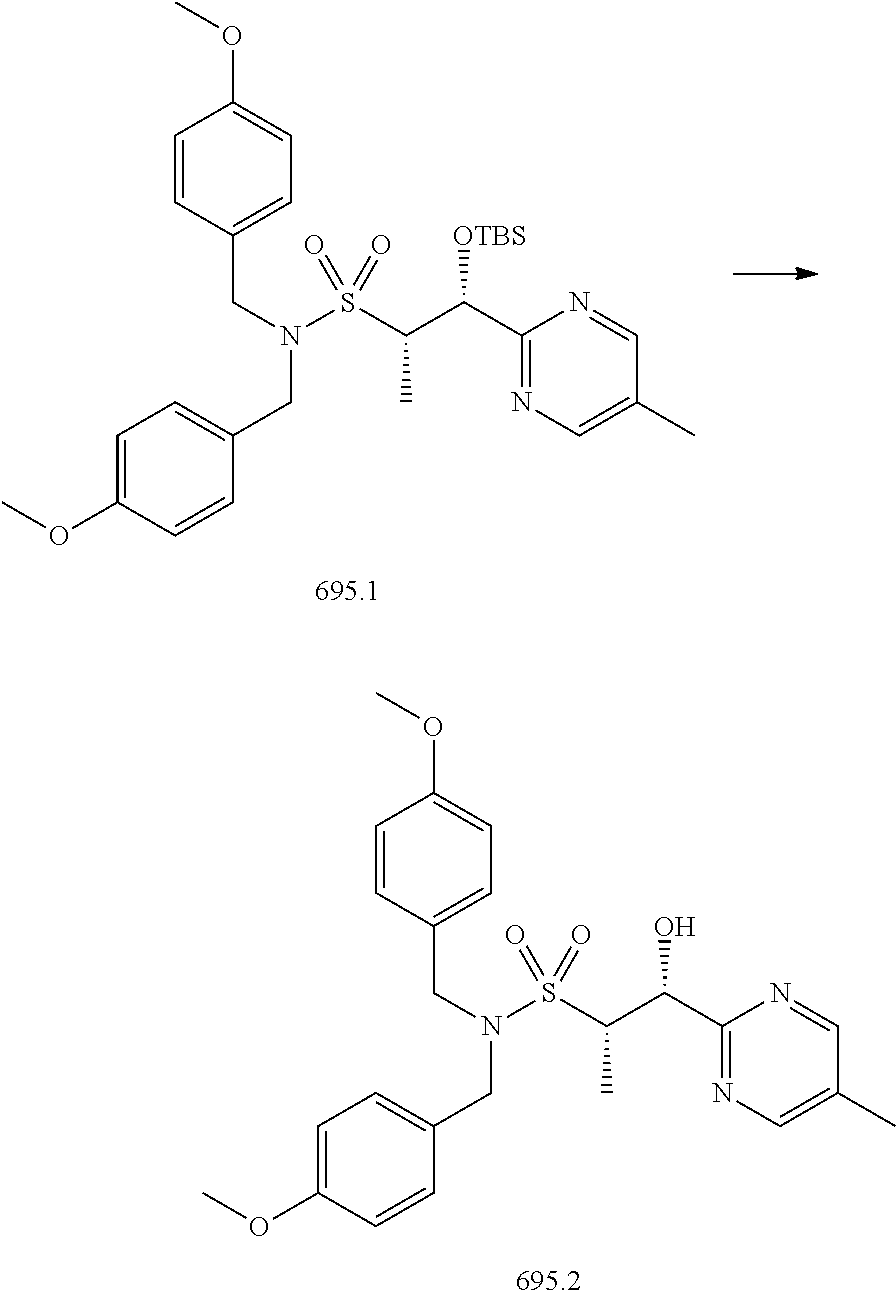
C1(C(C(S(N(CC2=CC=C(OC)C=C2)CC2=CC=C(OC)C=C2)(=O)=O)C)[OTBS])=NC=C(C)C=N1.C1(C(C(S(N(CC2=CC=C(OC)C=C2)CC2=CC=C(OC)C=C2)(=O)=O)C)O)=NC=C(C)C=N1
